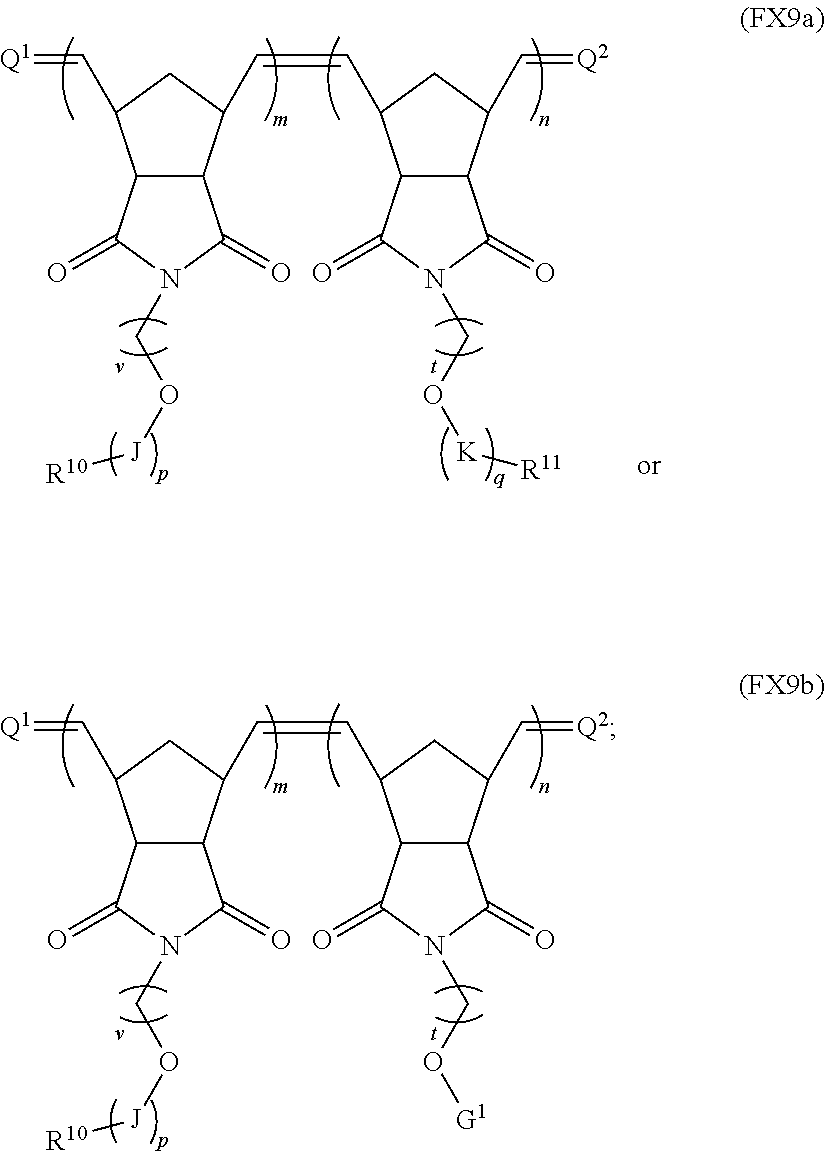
C12C(C(C=CC3C4C(C(C=[Q2])C3)C(=O)N(CO[G1])C4=O)CC1C=[Q1])C(=O)N(CO[J][R10])C2=O.C12C(C(C=CC3C4C(C(C=[Q2])C3)C(=O)N(CO[K][R11])C4=O)CC1C=[Q1])C(=O)N(CO[J][R10])C2=O
